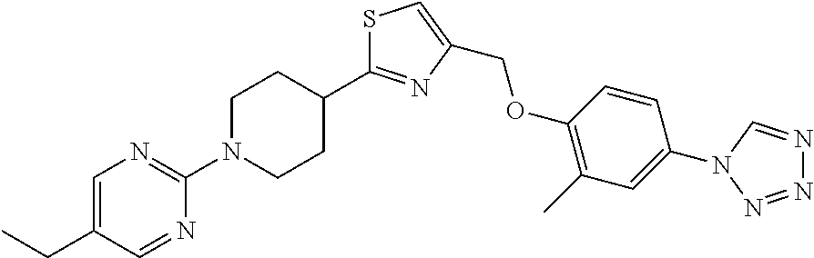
C1=C(CC)C=NC(N2CCC(C3=NC(COC4=C(C)C=C(N5C=NN=N5)C=C4)=CS3)CC2)=N1
